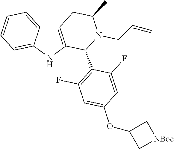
C12=C(NC3=CC=CC=C13)C(C1=C(F)C=C(OC3C[NBoc]C3)C=C1F)N(CC=C)C(C)C2
